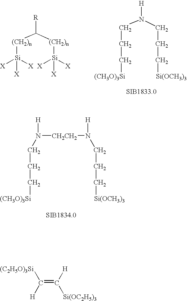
[R]C([(CH2)n][Si]([X])([X])[X])[(CH2)n][Si]([X])([X])[X].[H]N(CCC[(CH3O)3Si])CCC[Si(OCH3)3].[H]N([CH2CH2]N([H])CCC[Si(OCH3)3])CCC[(CH3O)3Si].C(=C([Si(OC2H5)3])[H])([(C2H5O)3Si])[H]
